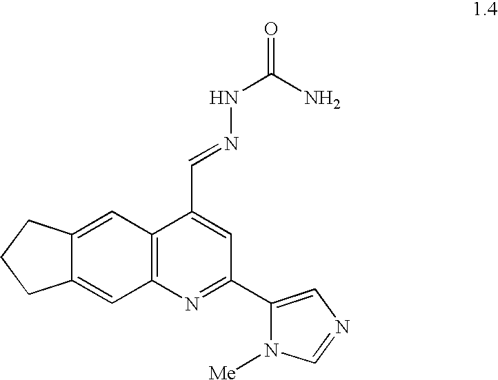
C12=CC3=C(C=C1CCC2)N=C(C1=CN=CN1[Me])C=C3C=NNC(=O)N
